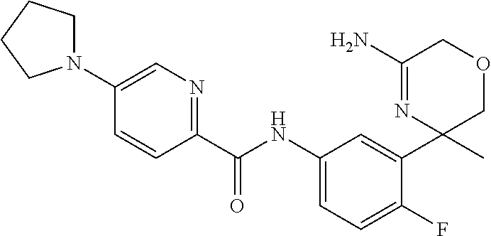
C1=C(N2CCCC2)C=CC(C(=O)NC2=CC=C(F)C(C3(C)COCC(N)=N3)=C2)=N1
